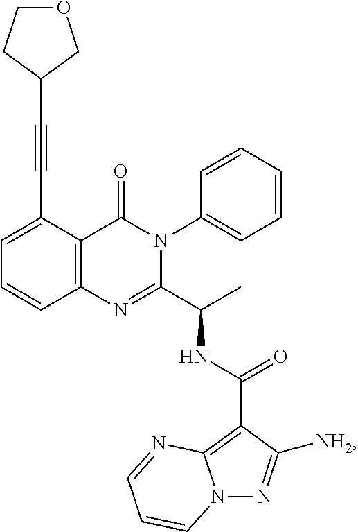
C1=C(C#CC2CCOC2)C2=C(C=C1)N=C(C(C)NC(=O)C1=C3N(N=C1[NH2])C=CC=N3)N(C1=CC=CC=C1)C2=O
